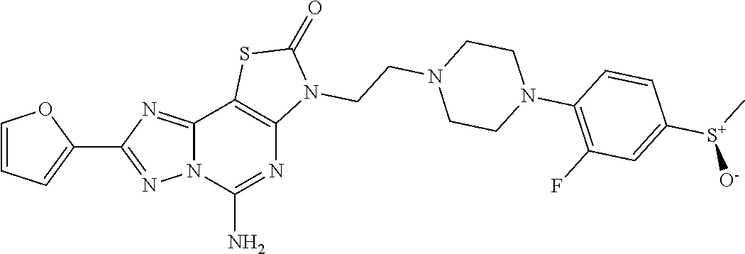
C1=CC=C(C2=NN3C(=N2)C2=C(N=C3N)N(CCN3CCN(C4=C(F)C=C([S+](C)[O-])C=C4)CC3)C(=O)S2)O1
